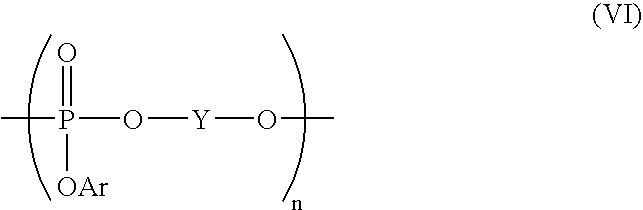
CP(O[Y]OC)(=O)[OAr]
